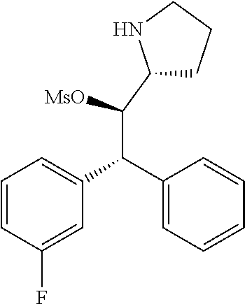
C1(C(C(C2=CC=CC(F)=C2)C2=CC=CC=C2)[MsO])CCCN1
